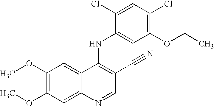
C1(OC)=C(OC)C=C2C(=C1)C(NC1=CC(OCC)=C(Cl)C=C1Cl)=C(C#N)C=N2
